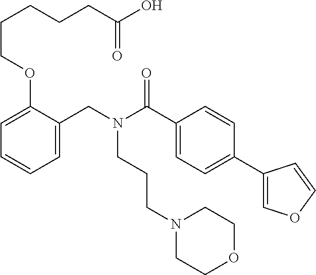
C1=C(CN(C(C2=CC=C(C3=COC=C3)C=C2)=O)CCCN2CCOCC2)C(OCCCCCC(O)=O)=CC=C1
